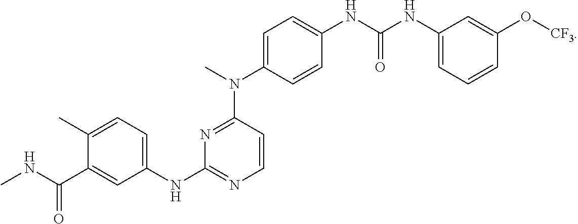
C1=C(N(C)C2=NC(NC3=CC=C(C)C(C(NC)=O)=C3)=NC=C2)C=CC(NC(NC2=CC=CC(O[CF3])=C2)=O)=C1
